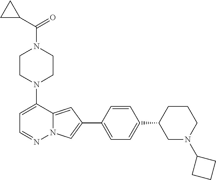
N1(C2=CC=NN3C2=CC(C2=CC=C(C4CN(C5CCC5)CCC4)C=C2)=C3)CCN(C(C2CC2)=O)CC1
